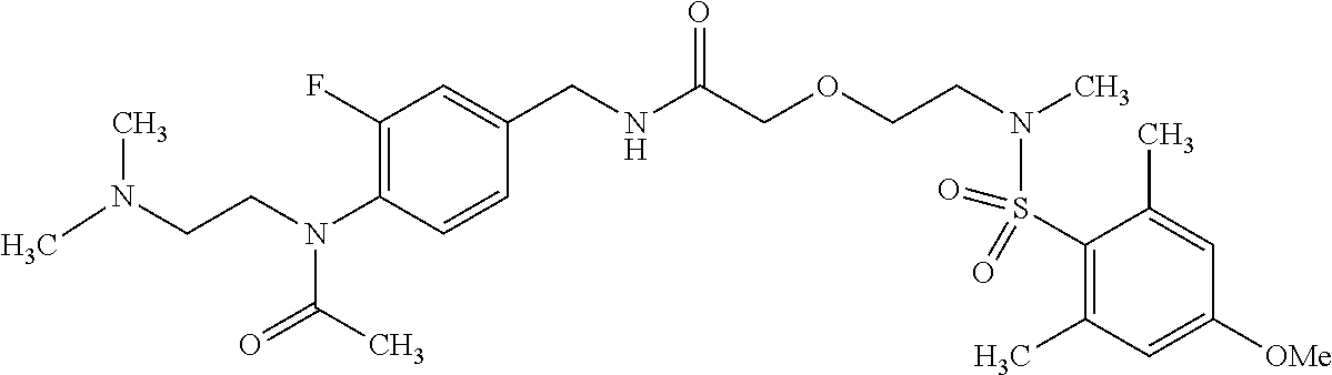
C1(F)=C(N(CCN(C)C)C(=O)C)C=CC(CNC(COCCN(S(C2=C(C)C=C([OMe])C=C2C)(=O)=O)C)=O)=C1
